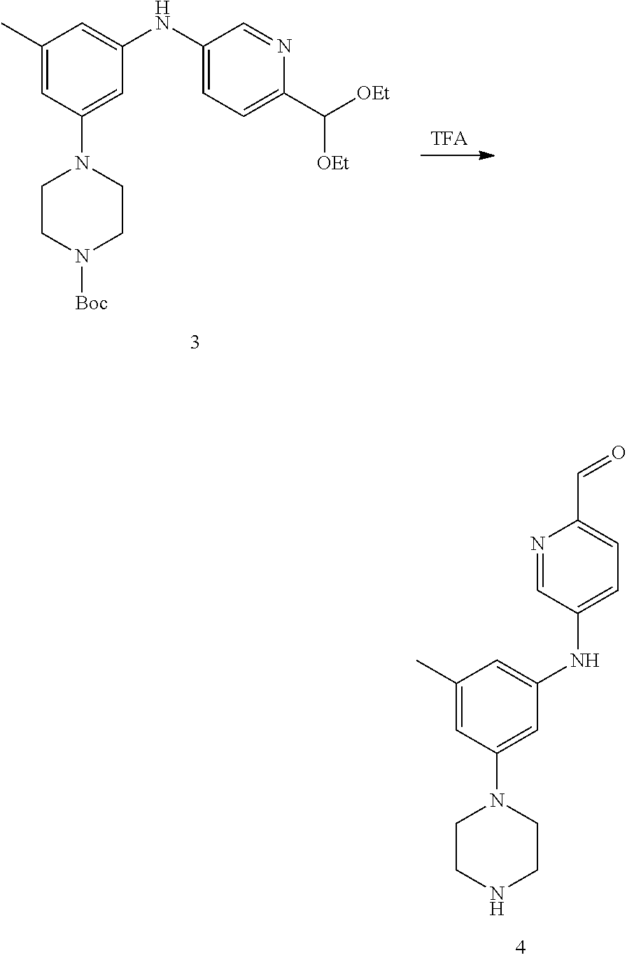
C1(C)=CC(N2CCNCC2)=CC(NC2=CC=C(C=O)N=C2)=C1.[TFA].C1(C)=CC(N2CCN([Boc])CC2)=CC(NC2=CC=C(C([OEt])[OEt])N=C2)=C1
